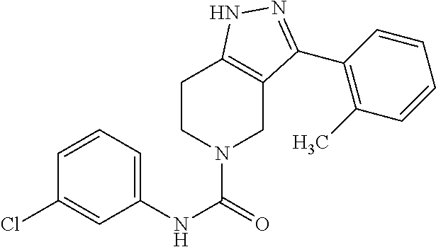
ClC1=CC(NC(=O)N2CCC3=C(C2)C(C2=C(C)C=CC=C2)=NN3)=CC=C1
